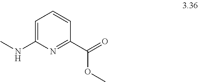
C1(C(OC)=O)=NC(NC)=CC=C1
